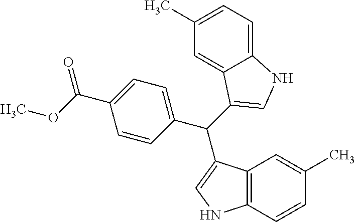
C1=CC(C(C2=CNC3=C2C=C(C)C=C3)C2=CNC3=CC=C(C)C=C32)=CC=C1C(OC)=O
